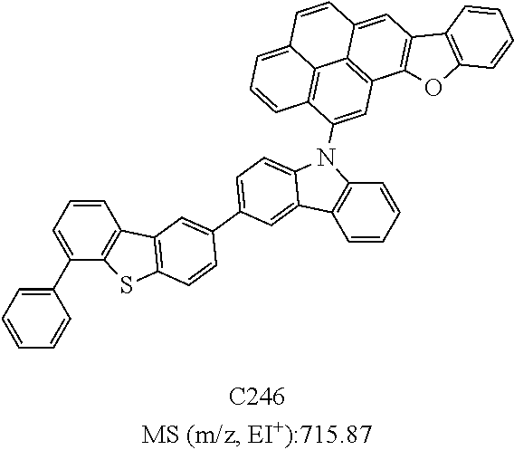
C1=CC=C(C2=CC=CC=C2)C2=C1C1=C(S2)C=CC(C2=CC=C3C(=C2)C2=C(N3C3=CC4=C5C6=C3C=CC=C6C=CC5=CC3=C4OC4=C3C=CC=C4)C=CC=C2)=C1
